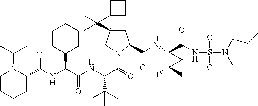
C1CC(C(NC(C2N(C(C)C)CCCC2)=O)C(NC(C(=O)N2C(C(NC3(C(=O)NS(=O)(=O)N(CCC)C)C(CC)([H])C3)=O)CC3(C2)C(C)(C)C32CCC2)C(C)(C)C)=O)CCC1
